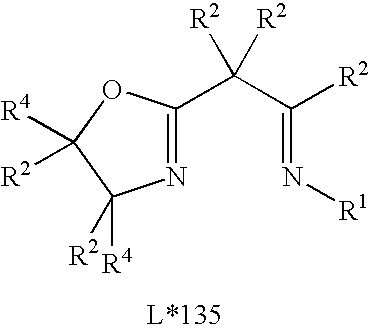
N(=C([R2])C(C1=NC([R2])([R4])C([R4])([R2])O1)([R2])[R2])[R1]
